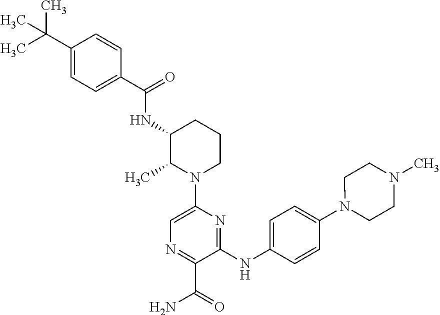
C1(NC(C2=CC=C(C(C)(C)C)C=C2)=O)C(C)N(C2=CN=C(C(=O)N)C(NC3=CC=C(N4CCN(C)CC4)C=C3)=N2)CCC1
